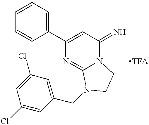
C1=CC=CC(C2=CC(=N)N3C(=N2)N(CC2=CC(Cl)=CC(Cl)=C2)CC3)=C1.[TFA]
